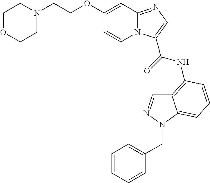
C1OCCN(CCOC2=CC3=NC=C(C(NC4=C5C=NN(CC6=CC=CC=C6)C5=CC=C4)=O)N3C=C2)C1
